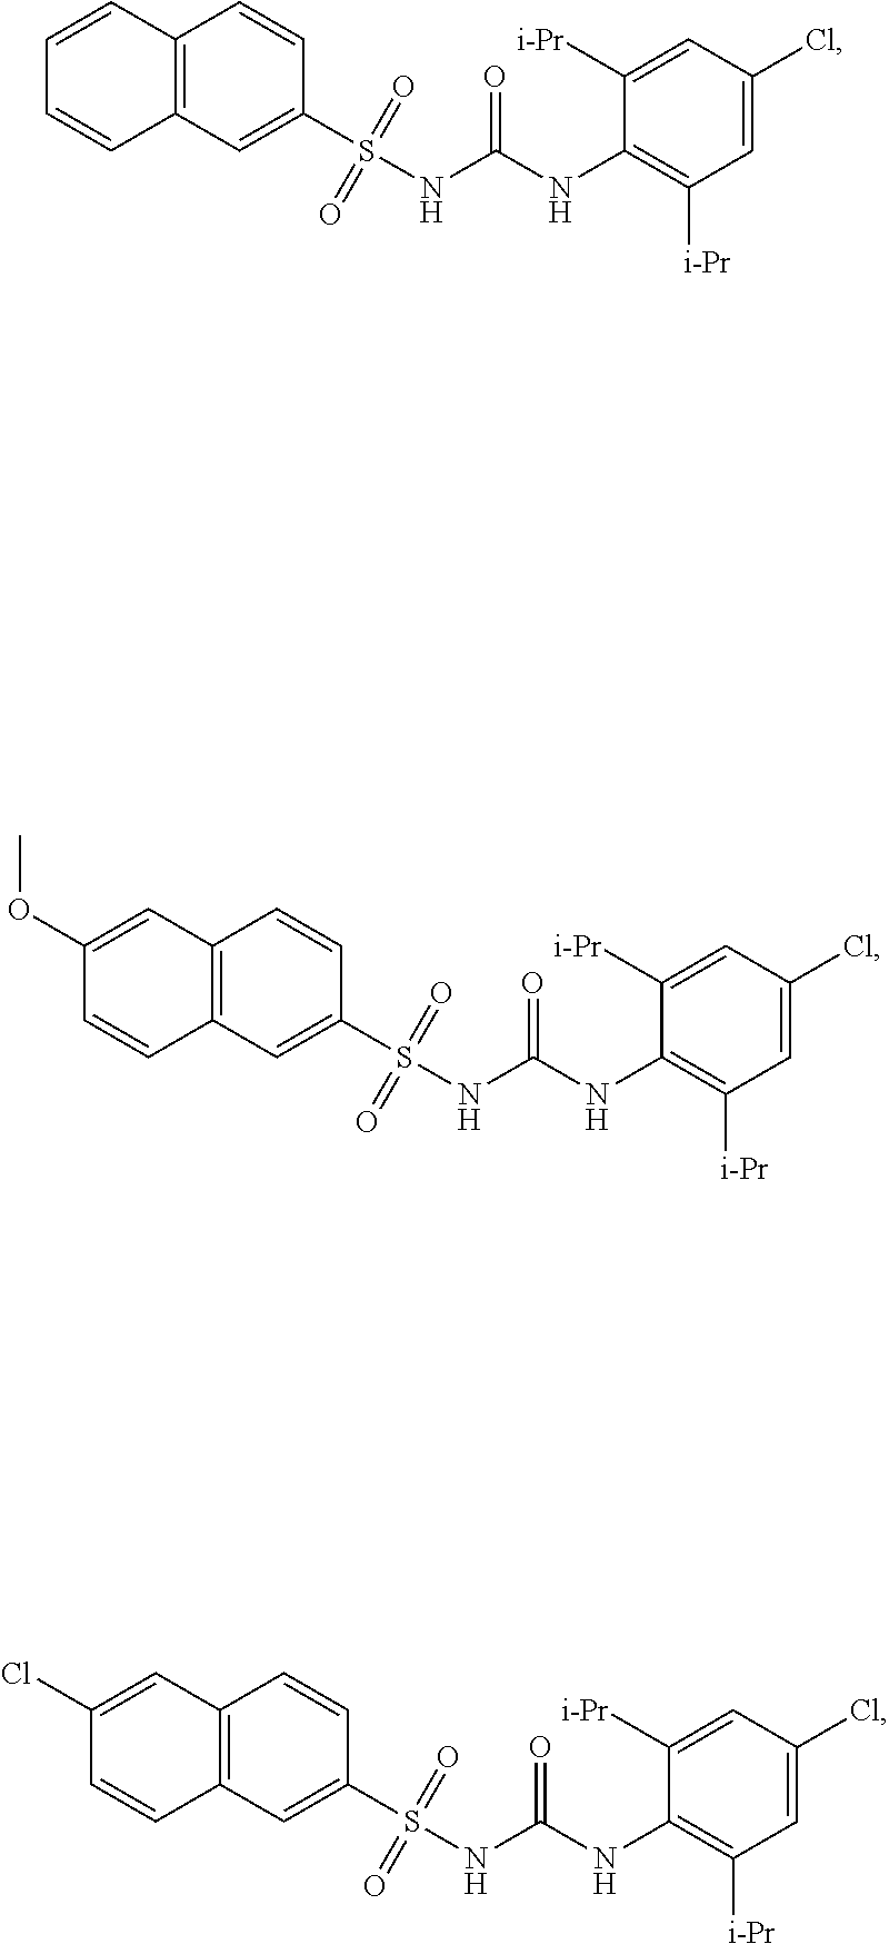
C1=C(Cl)C=C([i-Pr])C(NC(NS(C2=CC3=C(C=C2)C=CC=C3)(=O)=O)=O)=C1[i-Pr].C1=C(Cl)C=C([i-Pr])C(NC(NS(C2=CC3=C(C=C2)C=C(OC)C=C3)(=O)=O)=O)=C1[i-Pr].C1=C(Cl)C=C([i-Pr])C(NC(NS(C2=CC3=C(C=C2)C=C(Cl)C=C3)(=O)=O)=O)=C1[i-Pr]
